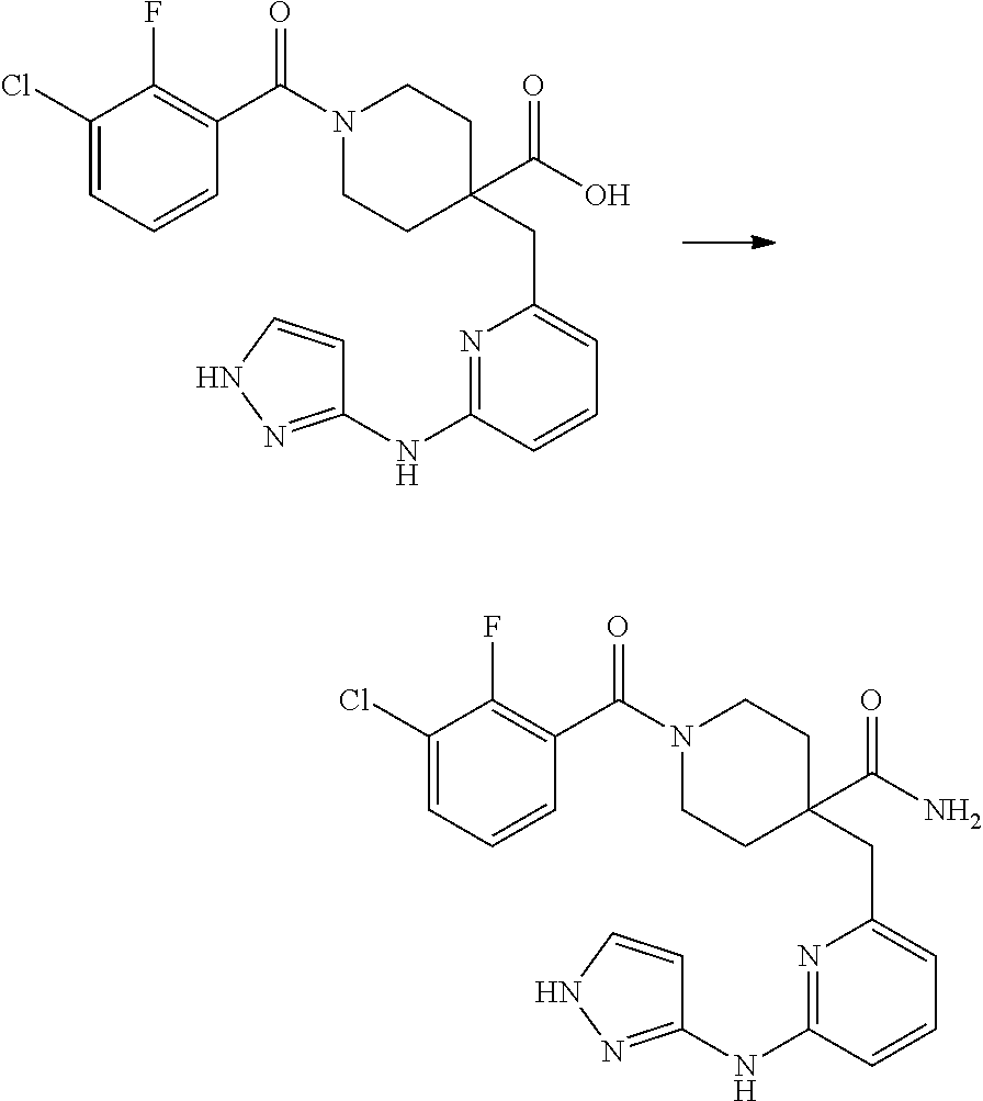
C1(Cl)=CC=CC(C(N2CCC(CC3=CC=CC(NC4=NNC=C4)=N3)(C(=O)O)CC2)=O)=C1F.C1(Cl)=CC=CC(C(N2CCC(CC3=CC=CC(NC4=NNC=C4)=N3)(C(=O)N)CC2)=O)=C1F
